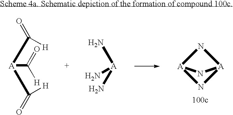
N1[A]2N[A]1N2.[A](C(=O)[H])(C([H])=O)C(=O)[H].N[A](N)N
